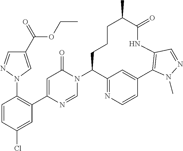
C1=CC(Cl)=CC(C2=CC(=O)N(C3C4=NC=CC(=C4)C4=C(NC(=O)C(C)CCC3)C=NN4C)C=N2)=C1N1C=C(C(=O)OCC)C=N1
